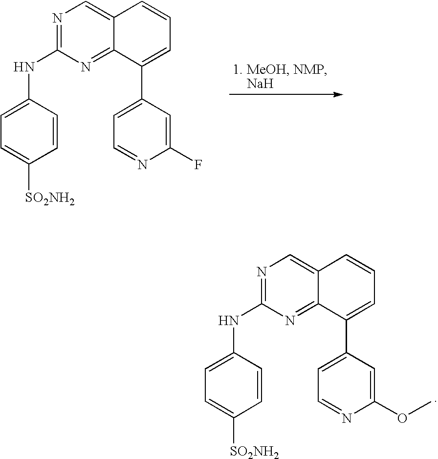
N1=C(NC2=CC=C([SO2NH2])C=C2)N=C2C(=C1)C=CC=C2C1=CC=NC(F)=C1.N1=C(NC2=CC=C([SO2NH2])C=C2)N=C2C(=C1)C=CC=C2C1=CC=NC(OC)=C1
